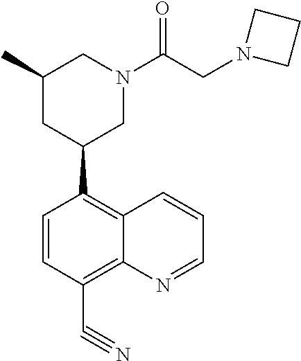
C1(C)CC(C2=C3C(=C(C#N)C=C2)N=CC=C3)CN(C(CN2CCC2)=O)C1
